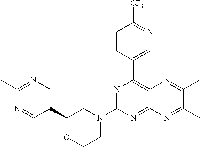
C1(C2=CN=C(C)N=C2)OCCN(C2=NC(C3=CN=C([CF3])C=C3)=C3C(=N2)N=C(C)C(C)=N3)C1
